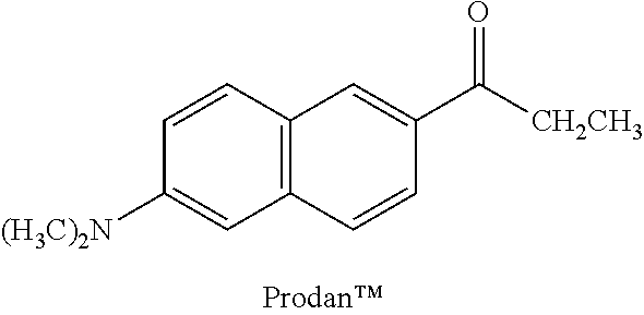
C12=C(C=CC([(H3C)2N])=C1)C=C(C([CH2CH3])=O)C=C2
